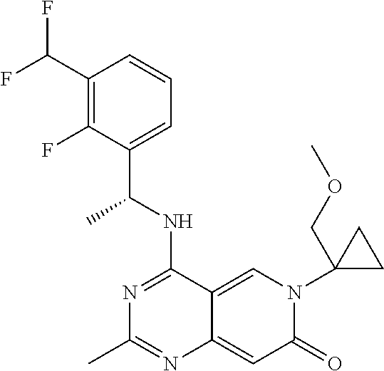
C1(C(F)F)=C(F)C(C(NC2=NC(C)=NC3=CC(=O)N(C4(COC)CC4)C=C23)C)=CC=C1
